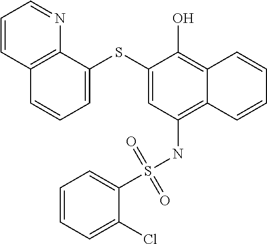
C12=C(NS(C3=CC=CC=C3Cl)(=O)=O)C=C(SC3=CC=CC4=C3N=CC=C4)C(O)=C1C=CC=C2
